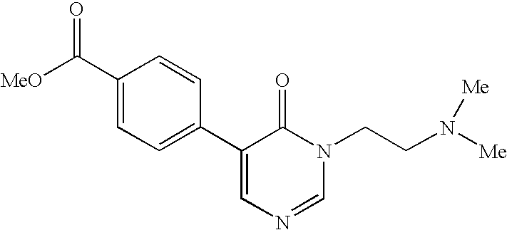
[MeO]C(C1=CC=C(C2=CN=CN(CCN([Me])[Me])C2=O)C=C1)=O
